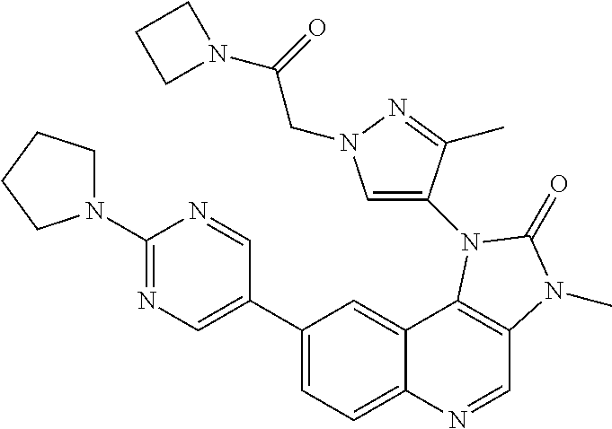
C1(N2CCCC2)=NC=C(C2=CC=C3C(=C2)C2=C(C=N3)N(C)C(=O)N2C2=CN(CC(=O)N3CCC3)N=C2C)C=N1
